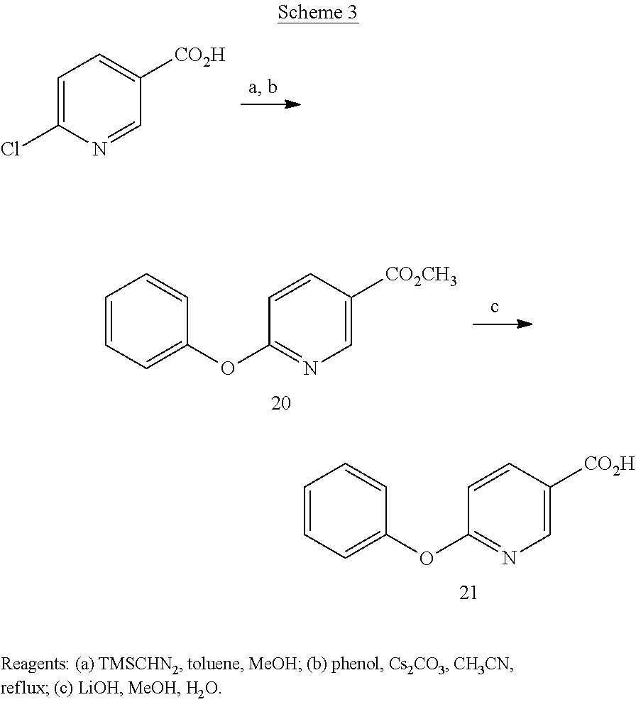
C1=CC=C(OC2=NC=C([CO2H])C=C2)C=C1.C1=C(Cl)N=CC([CO2H])=C1.C1=CC=C(OC2=NC=C([CO2CH3])C=C2)C=C1
